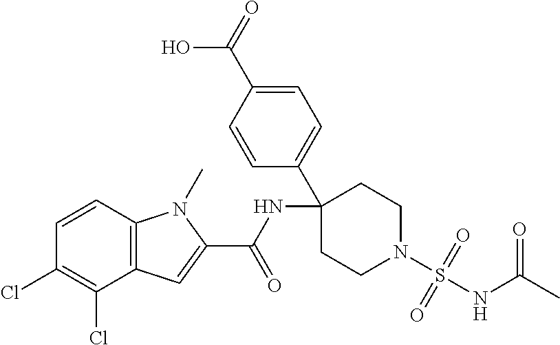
C12=C(C=C(C(NC3(C4=CC=C(C(O)=O)C=C4)CCN(S(NC(C)=O)(=O)=O)CC3)=O)N1C)C(Cl)=C(Cl)C=C2
